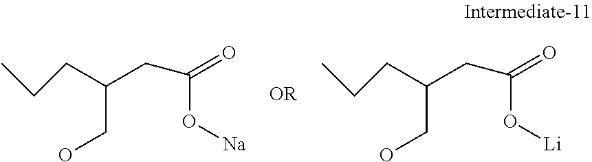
C(CO)(CCC)CC(O[Na])=O.C(CO)(CCC)CC(O[Li])=O
